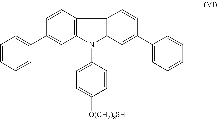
C12=C(C=CC(C3=CC=CC=C3)=C1)C1=C(N2C2=CC=C([O(CH2)8SH])C=C2)C=C(C2=CC=CC=C2)C=C1
